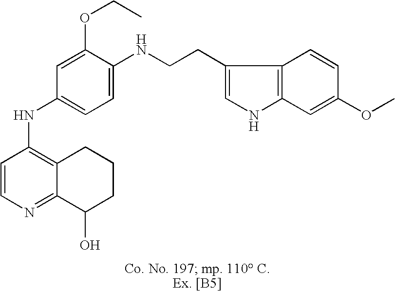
C1=CN=C2C(=C1NC1=CC=C(NCCC3=CNC4=C3C=CC(OC)=C4)C(OCC)=C1)CCCC2O
